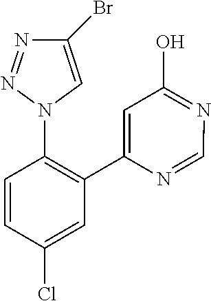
N1=C(O)C=C(C2=C(N3C=C(Br)N=N3)C=CC(Cl)=C2)N=C1
